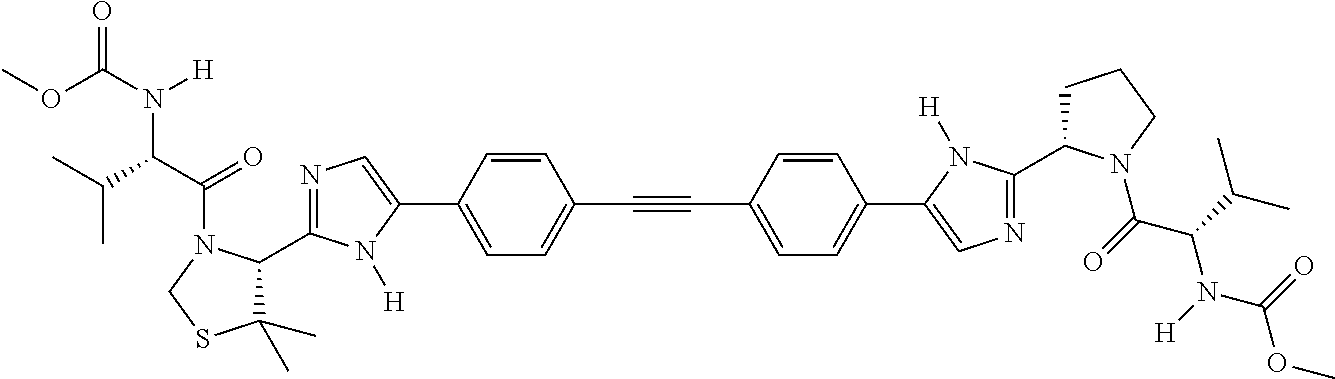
C(#CC1=CC=C(C2=CN=C(C3CCCN3C(C(N(C(OC)=O)[H])C(C)C)=O)N2[H])C=C1)C1=CC=C(C2=CN=C(C3C(C)(C)SCN3C(C(C(C)C)N(C(OC)=O)[H])=O)N2[H])C=C1
